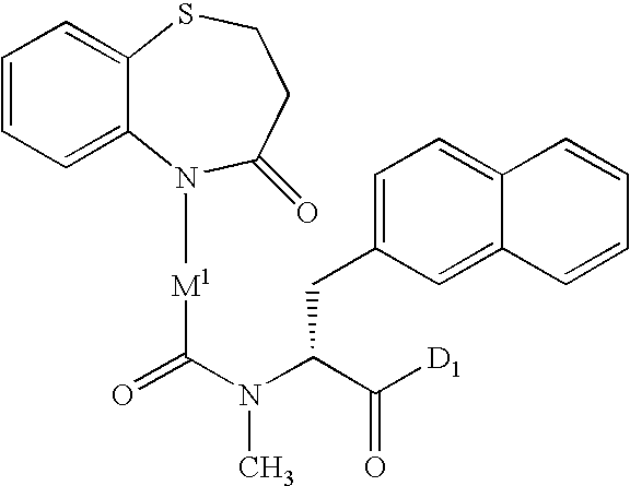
C1=CC=C2C(=C1)SCCC(=O)N2[M1]C(=O)N(C(C([D1])=O)CC1=CC=C2C(=C1)C=CC=C2)C
